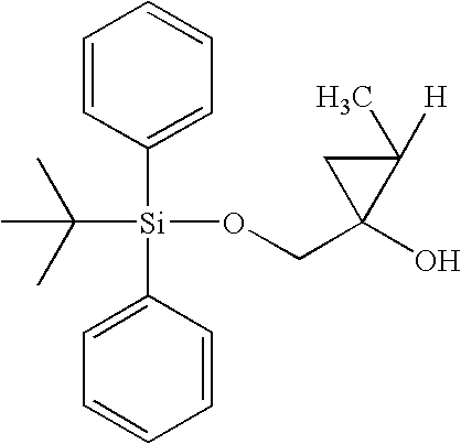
C1=CC([Si](C2=CC=CC=C2)(C(C)(C)C)OCC2(O)C([H])(C)C2)=CC=C1
